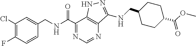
C1(Cl)=C(F)C=CC(CNC(C2=NC=NC3=C2NN=C3NCC2CCC(C(OC)=O)CC2)=O)=C1
